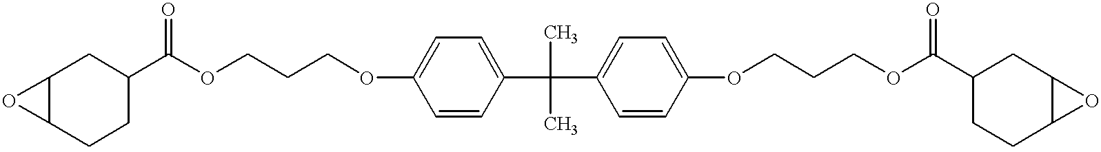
C12C(CCC(C(OCCCOC3=CC=C(C(C)(C)C4=CC=C(OCCCOC(C5CCC6C(C5)O6)=O)C=C4)C=C3)=O)C1)O2
